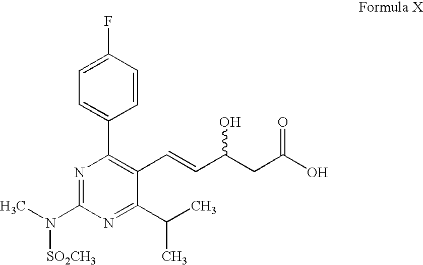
C1=CC(F)=CC=C1C1=C(C=CC(CC(O)=O)O)C(C(C)C)=NC(N(C)[SO2CH3])=N1
